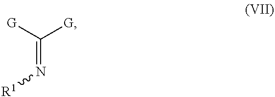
C(=N[R1])([G])[G]
